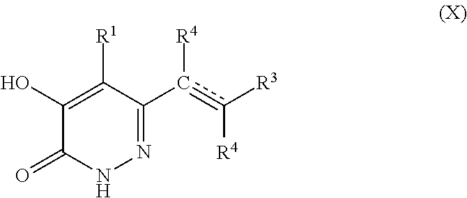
C1(O)=C([R1])C(c(c([R3])[R4])[R4])=NNC1=O
